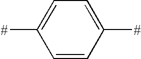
C1([#])=CC=C([#])C=C1
